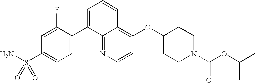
C1=CN=C2C(=C1OC1CCN(C(OC(C)C)=O)CC1)C=CC=C2C1=CC=C(S(=O)(N)=O)C=C1F
